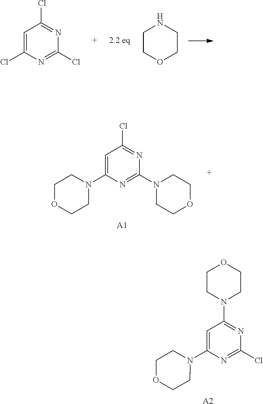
[A2].C1=C(N2CCOCC2)N=C(Cl)N=C1N1CCOCC1.C1=C(Cl)N=C(Cl)N=C1Cl.C1COCCN1.C1=C(N2CCOCC2)N=C(N2CCOCC2)N=C1Cl.[A1]
